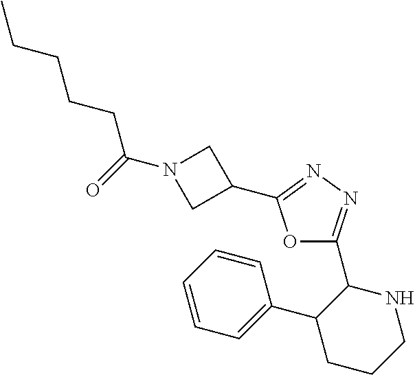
C1=C(C2CCCNC2C2=NN=C(C3CN(C(=O)CCCCC)C3)O2)C=CC=C1
